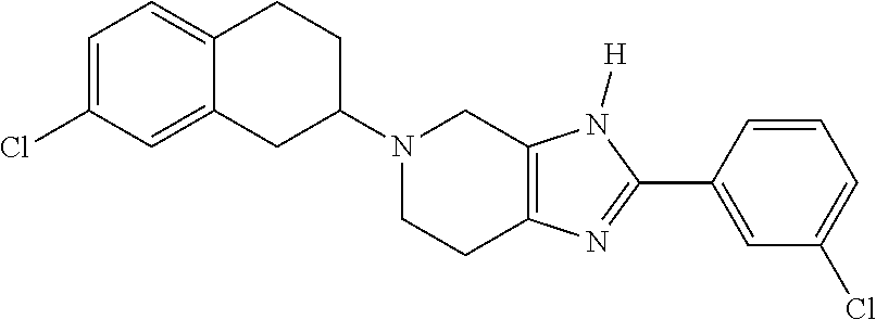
C12=CC(Cl)=CC=C1CCC(N1CCC3=C(C1)N([H])C(C1=CC(Cl)=CC=C1)=N3)C2
